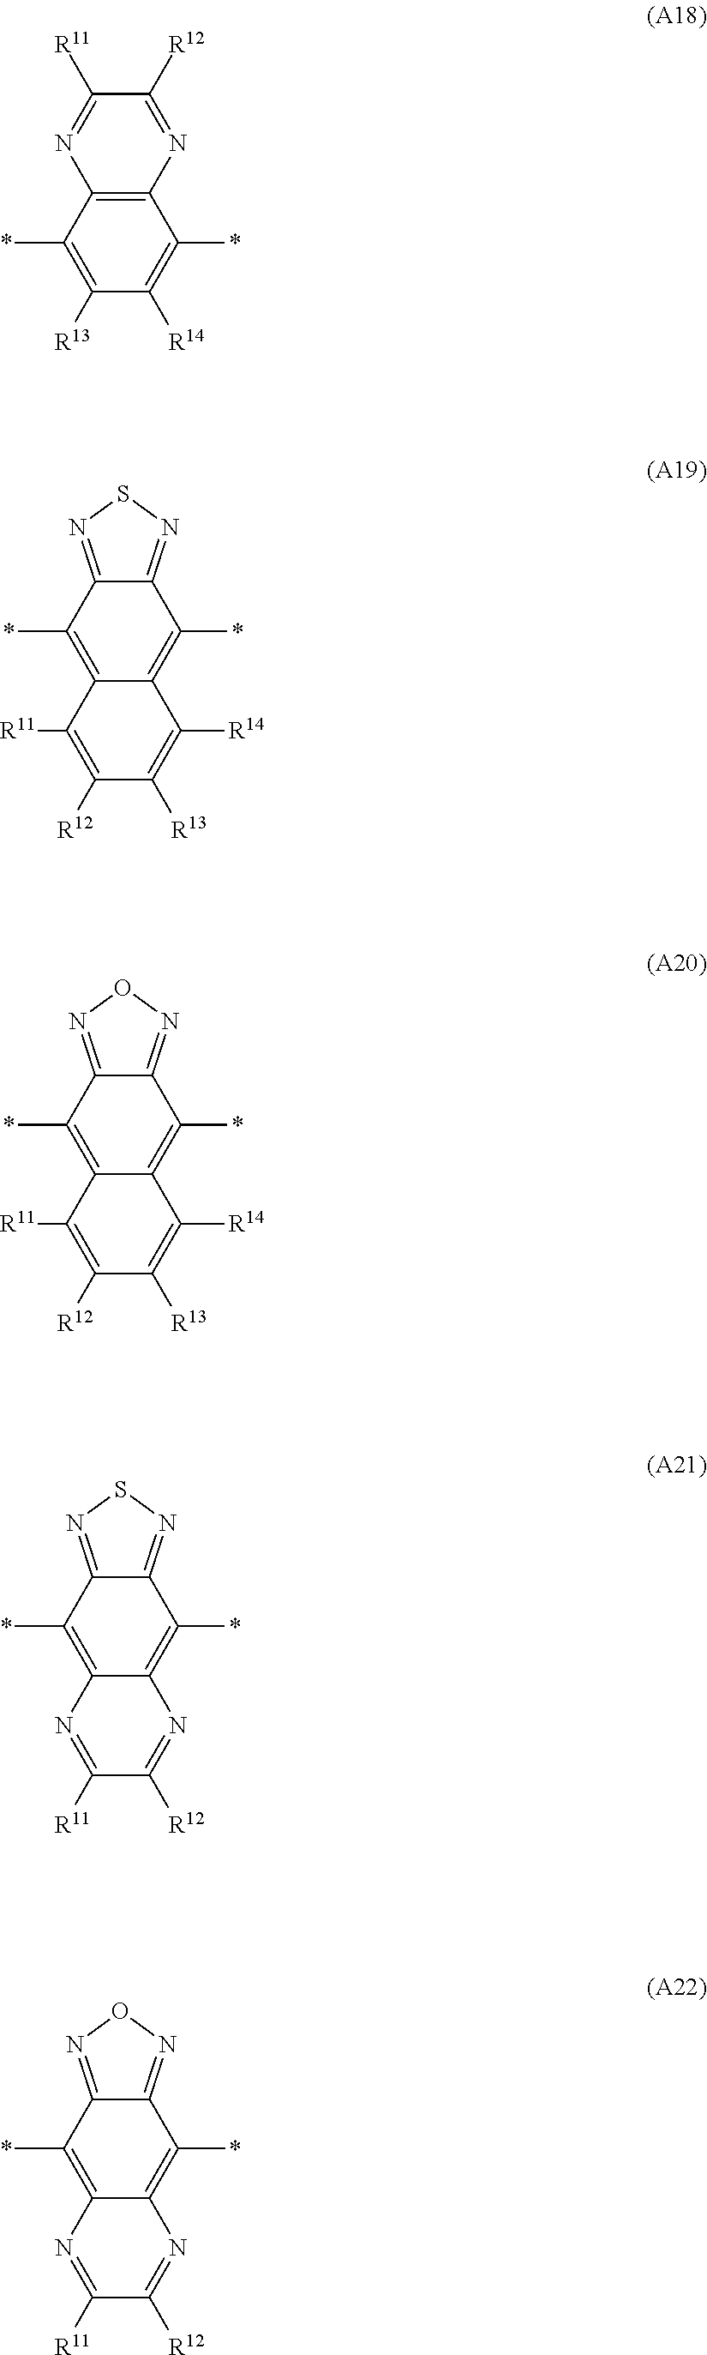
C12=C(C(*)=C([R14])C([R13])=C1*)N=C([R12])C([R11])=N2.C12=C(*)C3=NSN=C3C(*)=C1C([R14])=C([R13])C([R12])=C2[R11].C12=C(*)C3=NON=C3C(*)=C1C([R14])=C([R13])C([R12])=C2[R11].C12=C(*)C3=NSN=C3C(*)=C1N=C([R12])C([R11])=N2.C12=C(*)C3=NON=C3C(*)=C1N=C([R12])C([R11])=N2
